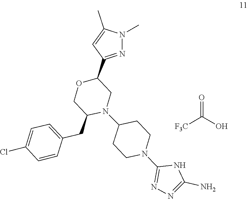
O=C(O)[F3C].C1(N2CCC(N3C(CC4=CC=C(Cl)C=C4)COC(C4=NN(C)C(C)=C4)C3)CC2)=NN=C(N)N1
